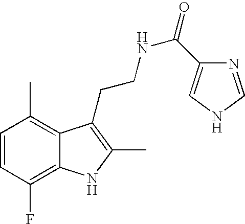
C1=CC(F)=C2C(=C1C)C(CCNC(=O)C1=CNC=N1)=C(C)N2
